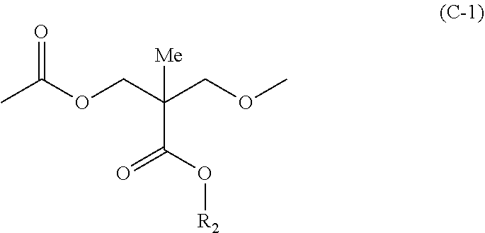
CC(OCC(COC)([Me])C(O[R2])=O)=O
